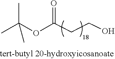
C(OC(CCO)=O)(C)(C)C
